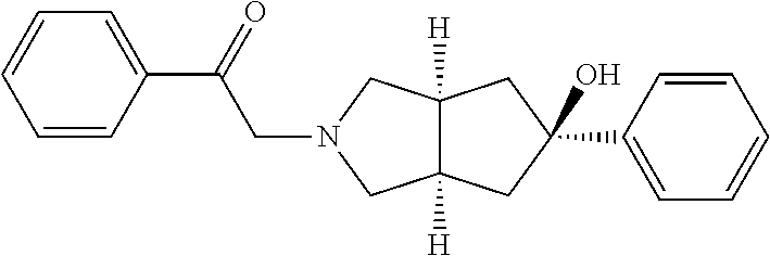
C12([H])C([H])(CC(O)(C3=CC=CC=C3)C1)CN(CC(C1=CC=CC=C1)=O)C2
